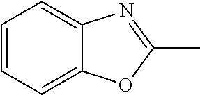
C1=CC=C2C(=C1)N=C(C)O2
